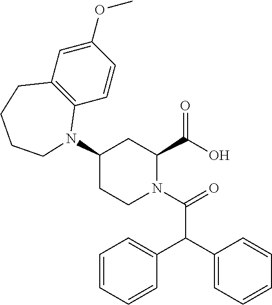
C1(OC)=CC2=C(C=C1)N(C1CC(C(O)=O)N(C(=O)C(C3=CC=CC=C3)C3=CC=CC=C3)CC1)CCCC2
